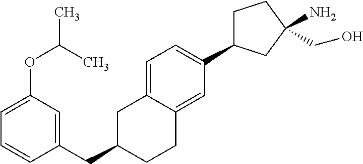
C(C1CCC2=CC(C3CCC(N)(CO)C3)=CC=C2C1)C1=CC(OC(C)C)=CC=C1
